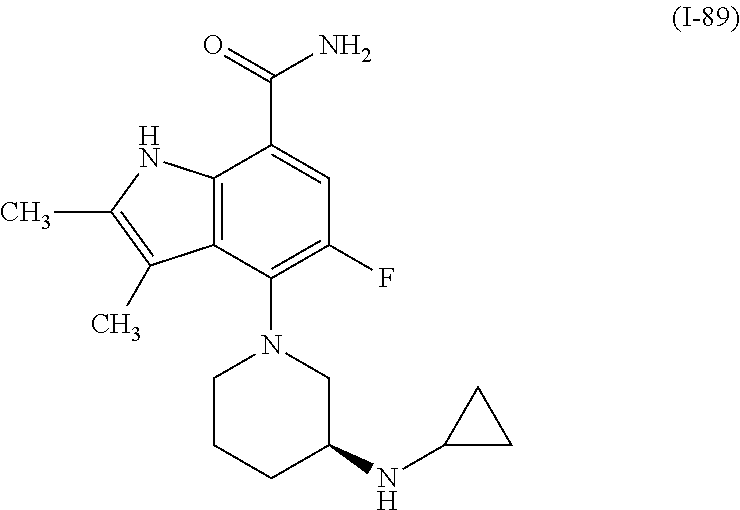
C12=C(C(N3CCCC(NC4CC4)C3)=C(F)C=C1C(=O)N)C(C)=C(C)N2
